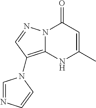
N12C(=C(N3C=NC=C3)C=N1)NC(C)=CC2=O
